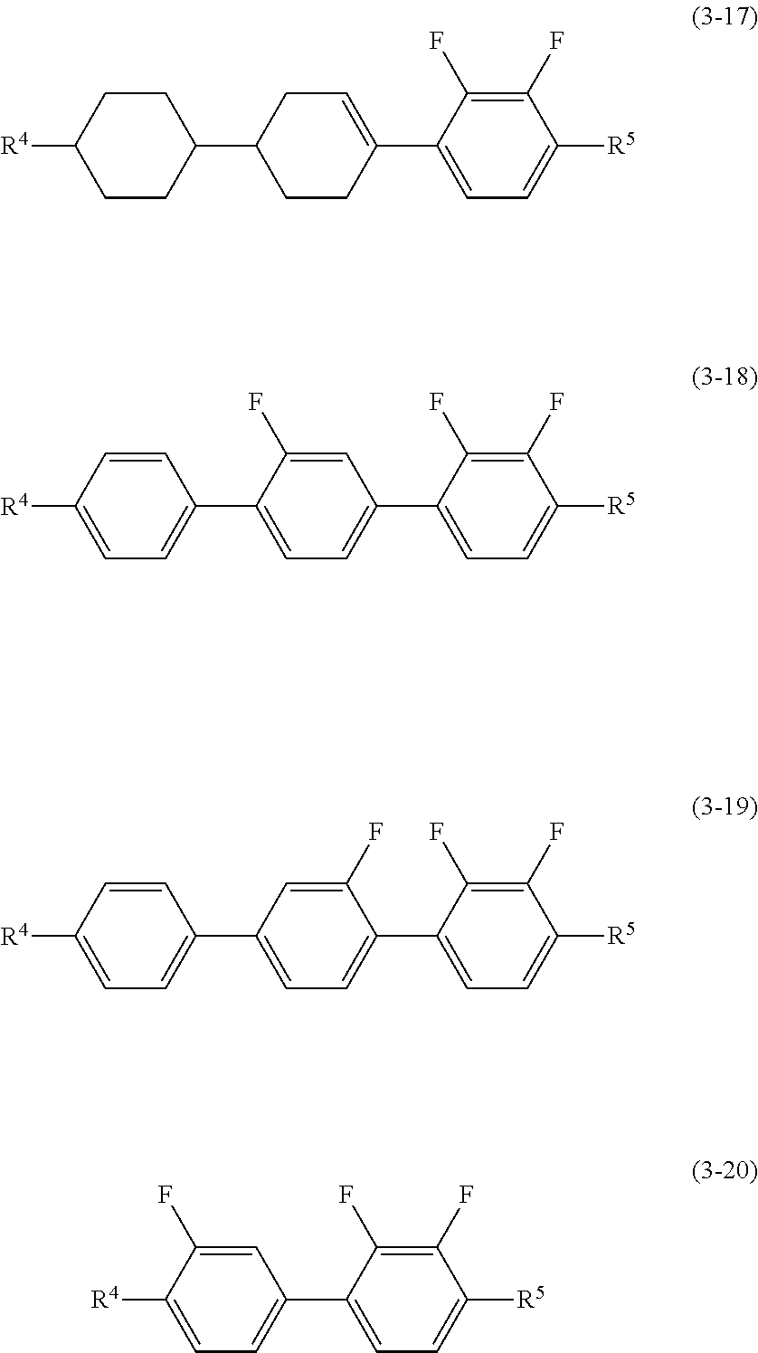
C1(C2=CC=C([R5])C(F)=C2F)=CCC(C2CCC([R4])CC2)CC1.C1(C2=CC=C([R5])C(F)=C2F)=CC=C(C2=CC=C([R4])C=C2)C(F)=C1.C1(C2=CC=C([R5])C(F)=C2F)=CC=C(C2=CC=C([R4])C=C2)C=C1F.C1([R5])=CC=C(C2=CC=C([R4])C(F)=C2)C(F)=C1F
